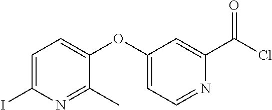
C1=C(I)N=C(C)C(OC2=CC=NC(C(Cl)=O)=C2)=C1
